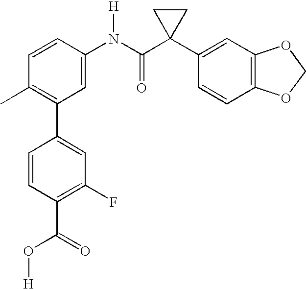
C1=CC(N(C(C2(C3=CC4=C(C=C3)OCO4)CC2)=O)[H])=CC(C2=CC(F)=C(C(=O)O[H])C=C2)=C1C
